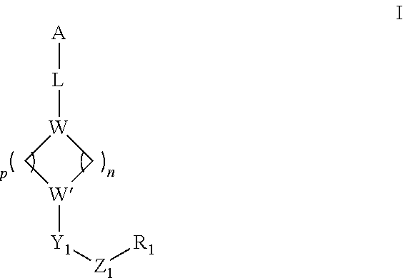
[W]1([L][A])C[W]([Y1][Z1][R1])C1
